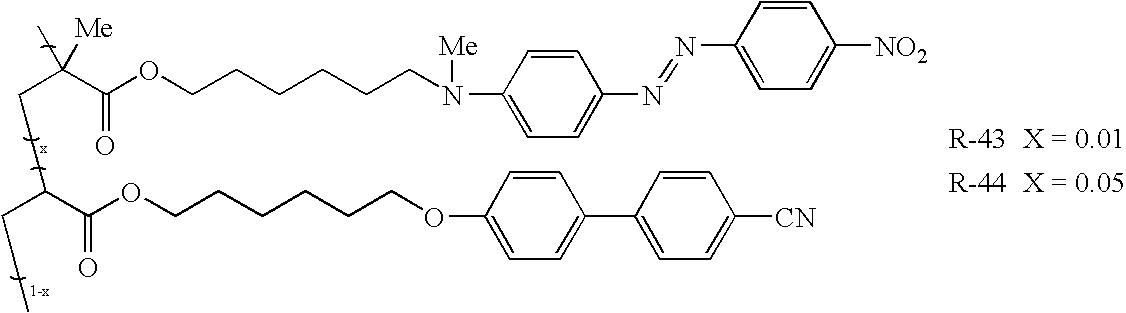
C1=C(N=NC2=CC=C(N([Me])CCCCCCOC(C(CCC(C(OCCCCCCOC3=CC=C(C4=CC=C([CN])C=C4)C=C3)=O)CCC)(C)[Me])=O)C=C2)C=CC([NO2])=C1
